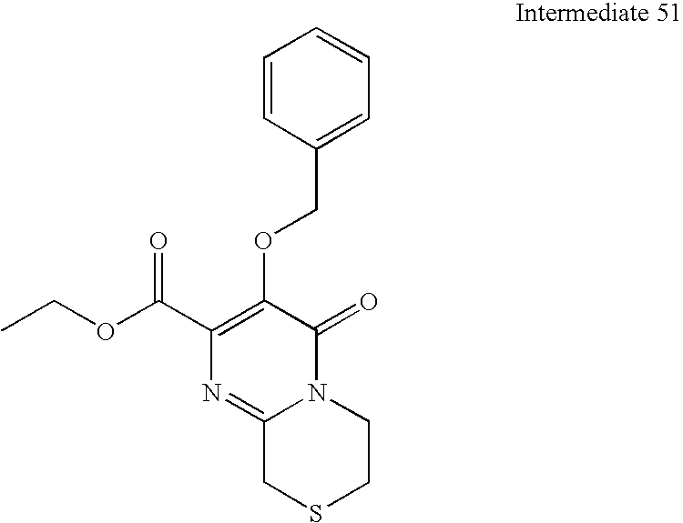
C1(C(OCC)=O)=C(OCC2=CC=CC=C2)C(=O)N2C(=N1)CSCC2
